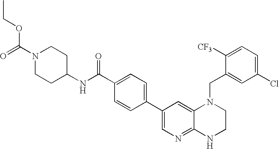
C1(C(NC2CCN(C(=O)OCC)CC2)=O)=CC=C(C2=CN=C3C(=C2)N(CC2=CC(Cl)=CC=C2[CF3])CCN3)C=C1
